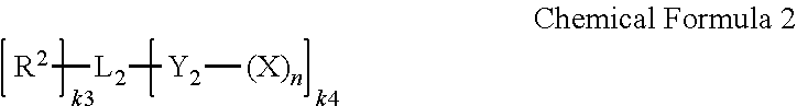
[R2][L2][Y2][(X)n]
